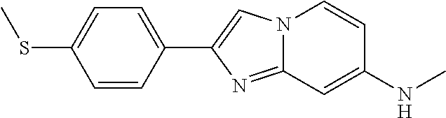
C1=CC(C2=CN3C(=N2)C=C(NC)C=C3)=CC=C1SC
